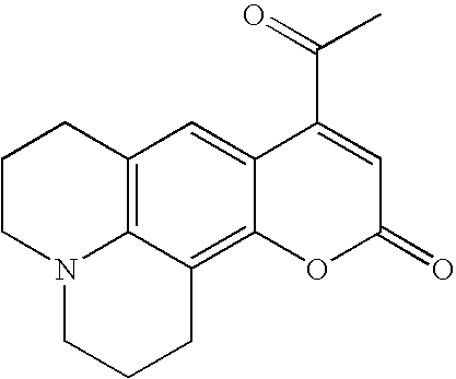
C12=C3C(=C4C(=C1)C(C(C)=O)=CC(=O)O4)CCCN3CCC2
